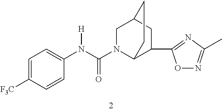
C1=C([F3C])C=CC(N(C(N2C3C(C4=NC(C)=NO4)CC(C2)CC3)=O)[H])=C1
